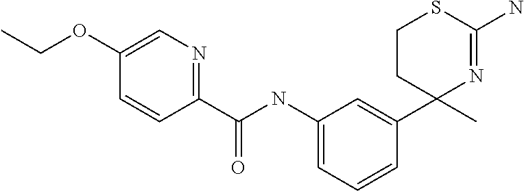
C1(C(NC2=CC=CC(C3(C)N=C(N)SCC3)=C2)=O)=NC=C(OCC)C=C1
